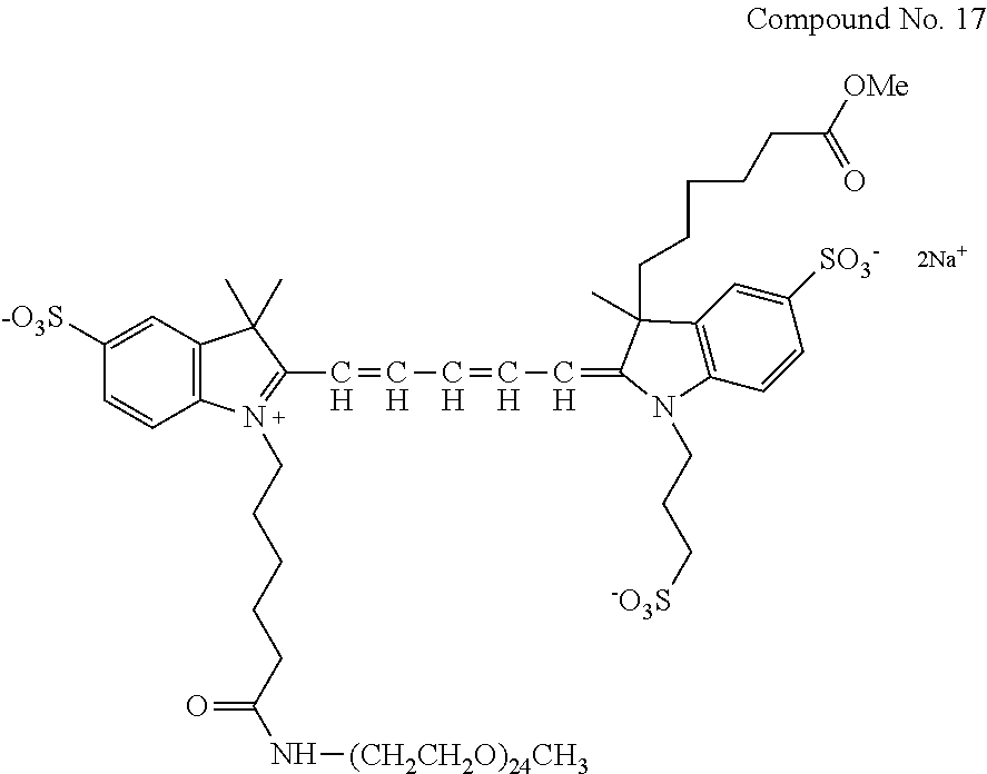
C1=CC2=C(C=C1[-O3S])C(C)(C)C(C=CC=CC=C1C(CCCCCC(=O)[OMe])(C)C3=C(C=CC([SO3-])=C3)N1CCC[-O3S])=N2CCCCCC(N[(CH2CH2O)24CH3])=O
